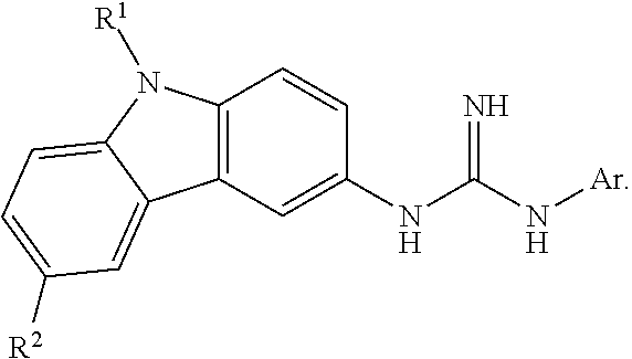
C12=C(C=C(NC(N[Ar])=N)C=C1)C1=CC([R2])=CC=C1N2[R1]
